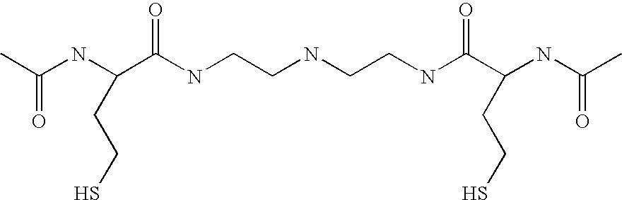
C(NC(C(NCCNCCNC(C(NC(C)=O)CCS)=O)=O)CCS)(C)=O
